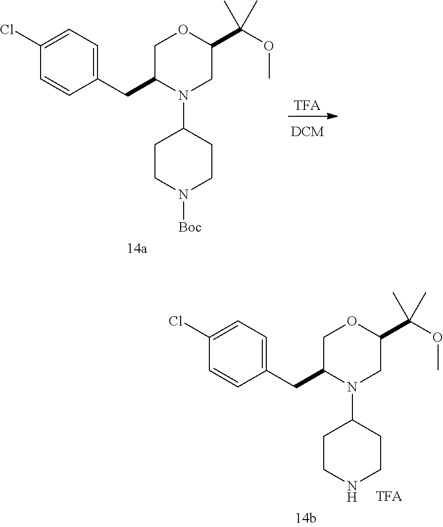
C1(CC2COC(C(OC)(C)C)CN2C2CCN([Boc])CC2)=CC=C(Cl)C=C1.[TFA].C1(CC2COC(C(OC)(C)C)CN2C2CCNCC2)=CC=C(Cl)C=C1
